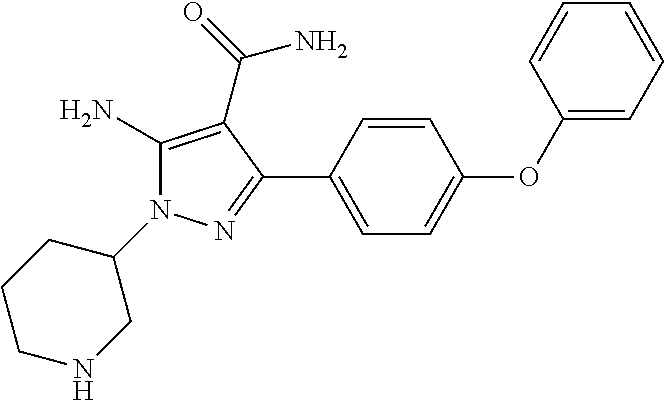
C1(OC2=CC=C(C3=NN(C4CCCNC4)C(N)=C3C(=O)N)C=C2)=CC=CC=C1
